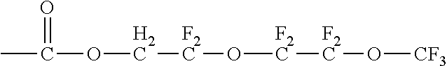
CC(=O)OC[F2C]O[F2C][F2C]O[CF3]
